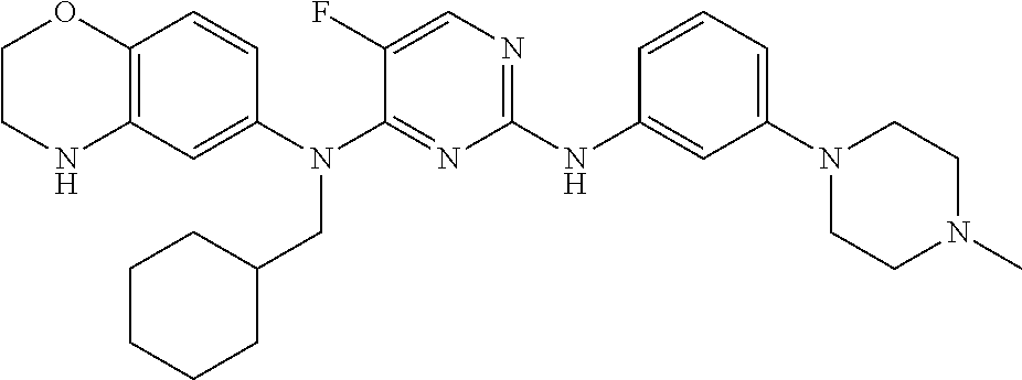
C1(NC2=CC(N3CCN(C)CC3)=CC=C2)=NC=C(F)C(N(C2=CC3=C(C=C2)OCCN3)CC2CCCCC2)=N1
